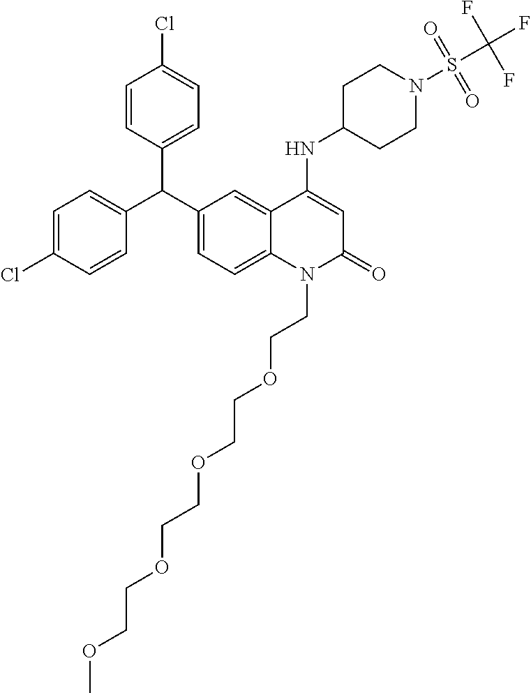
C1=CC(C(C2=CC=C3C(=C2)C(NC2CCN(S(C(F)(F)F)(=O)=O)CC2)=CC(=O)N3CCOCCOCCOCCOC)C2=CC=C(Cl)C=C2)=CC=C1Cl
